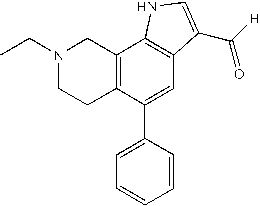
C12=C(C(C3=CC=CC=C3)=CC3=C1NC=C3C([H])=O)CCN(CC)C2
